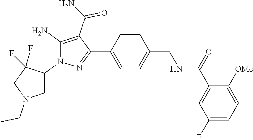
C1=CC(CNC(C2=CC(F)=CC=C2[OMe])=O)=CC=C1C1=NN(C2CN(CC)CC2(F)F)C(N)=C1C(N)=O
